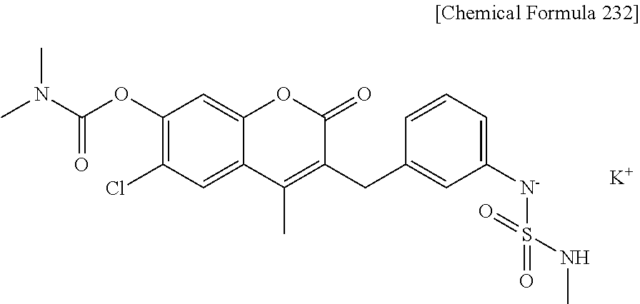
O=C(OC1=C(Cl)C=C2C(=C1)OC(=O)C(CC1=CC([N-]S(=O)(=O)NC)=CC=C1)=C2C)N(C)C.[K]
